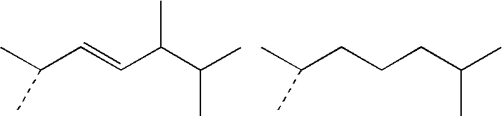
CC(C=CC(C(C)C)C)C.CC(CCCC(C)C)C
